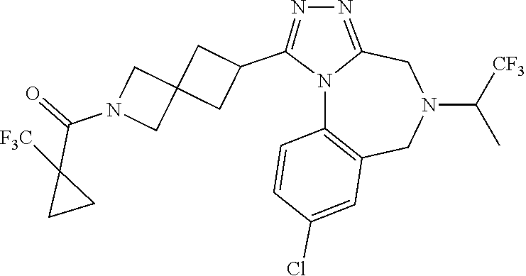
N12C3=C(CN(C([CF3])C)CC1=NN=C2C1CC2(C1)CN(C(=O)C1([F3C])CC1)C2)C=C(Cl)C=C3
